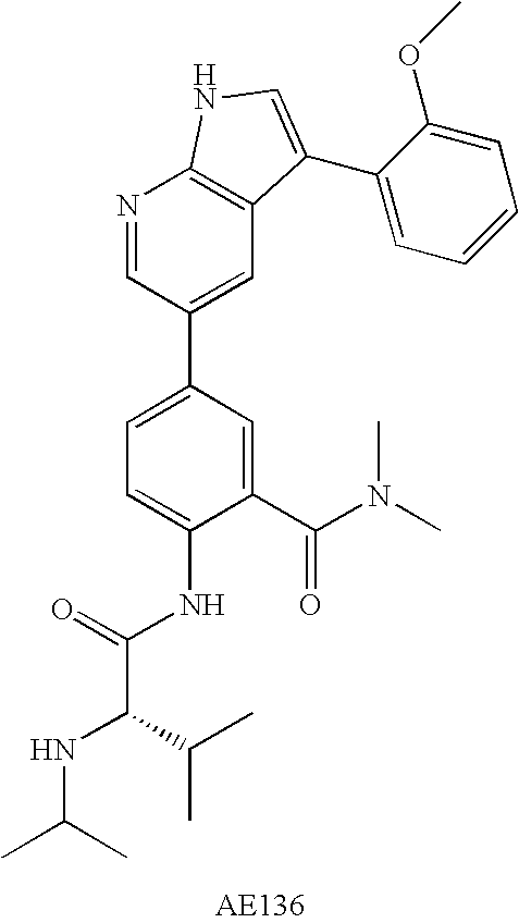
C1(C(N(C)C)=O)=CC(C2=CC3=C(N=C2)NC=C3C2=CC=CC=C2OC)=CC=C1NC(C(NC(C)C)C(C)C)=O
